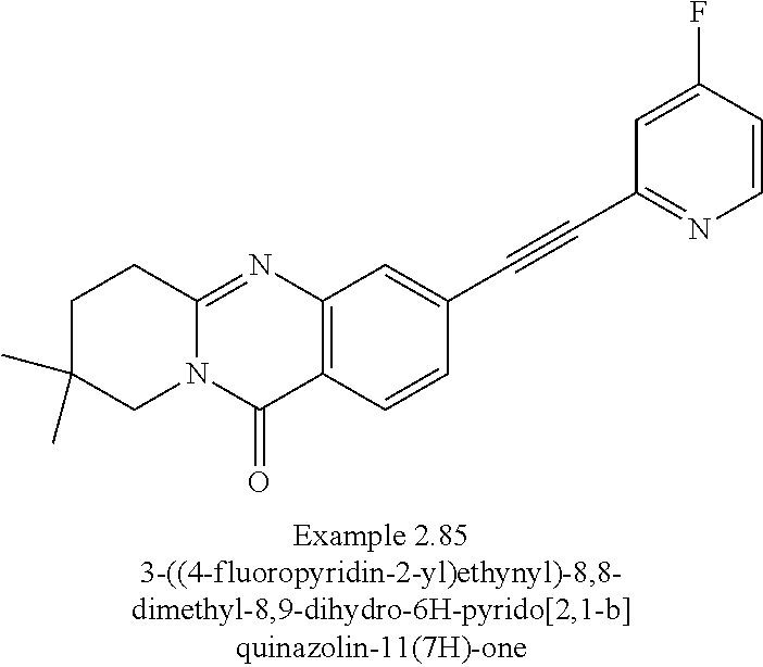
C1C(C)(C)CN2C(=NC3=C(C2=O)C=CC(C#CC2=NC=CC(F)=C2)=C3)C1
